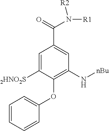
C1=C([2HNO2S])C(OC2=CC=CC=C2)=C(N[nBu])C=C1C(=O)N([R1])[R2]
